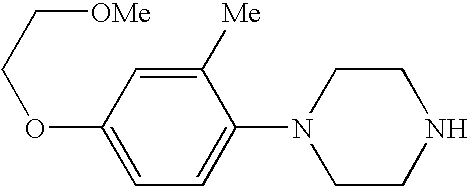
C1=C(OCC[OMe])C=C([Me])C(N2CCNCC2)=C1
